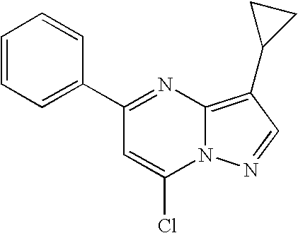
C1=CC=C(C2=NC3=C(C4CC4)C=NN3C(Cl)=C2)C=C1
